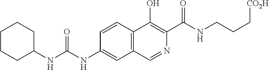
C1(NC(=O)NC2CCCCC2)=CC2=C(C=C1)C(O)=C(C(NCCC[CO2H])=O)N=C2
